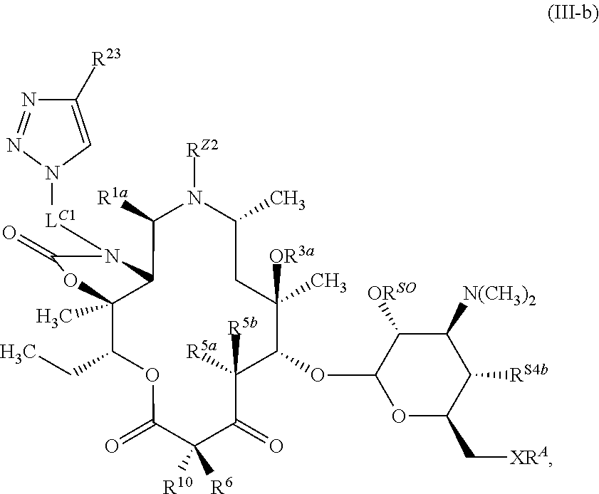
C12(C)C(CC)OC(=O)C([R6])([R10])C(=O)C([R5b])([R5a])C(OC3OC(C[XRA])C([RS4b])C([N(CH3)2])C3[ORSO])C([OR3a])(C)CC(C)N([RZ2])C([R1a])C1N([LC1]N1C=C([R23])N=N1)C(=O)O2
